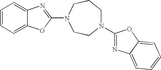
C1=CC=C2C(=C1)N=C(N1CCCN(C3=NC4=CC=CC=C4O3)CC1)O2
